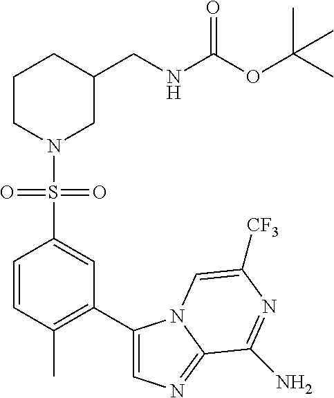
C1=CC(C)=C(C2=CN=C3N2C=C([CF3])N=C3N)C=C1S(N1CC(CNC(OC(C)(C)C)=O)CCC1)(=O)=O
